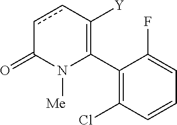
C1(C2=C([Y])ccC(=O)N2[Me])=C(Cl)C=CC=C1F
